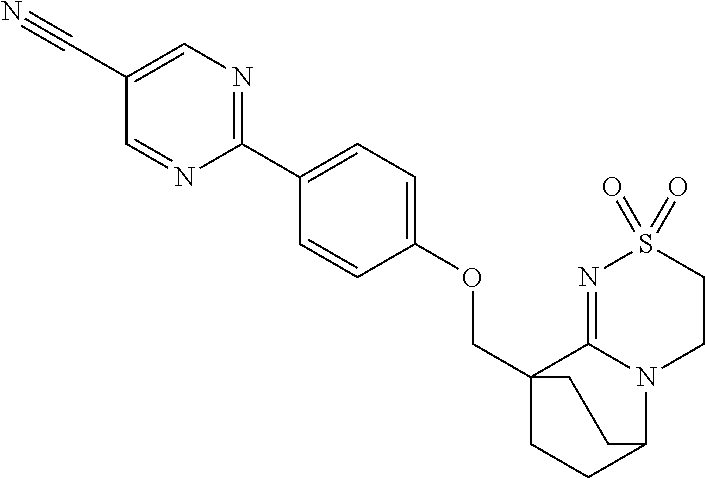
C(C12CCC(N3C1=NS(=O)(=O)CC3)CC2)OC1=CC=C(C2=NC=C(C#N)C=N2)C=C1
